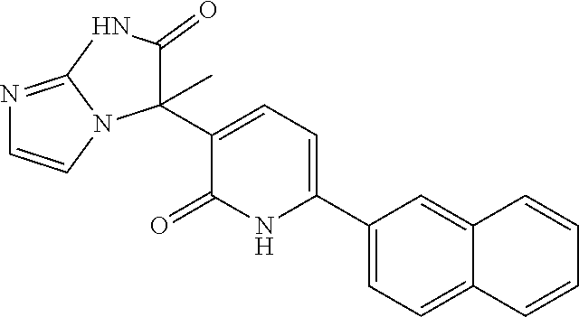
C1(C2=CC=C(C3(C)N4C=CN=C4NC3=O)C(=O)N2)=CC=C2C(=C1)C=CC=C2
